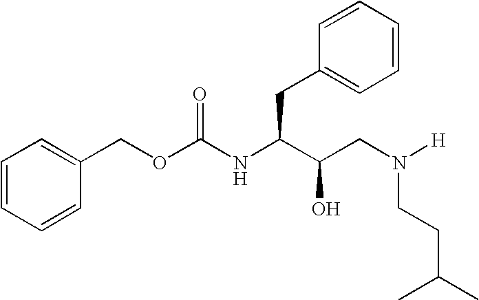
C1=CC=CC(COC(NC(C(CN([H])CCC(C)C)O)CC2=CC=CC=C2)=O)=C1
